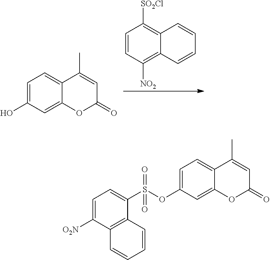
C1=C(O)C=C2C(=C1)C(C)=CC(=O)O2.C1=CC([NO2])=C2C(=C1[SO2Cl])C=CC=C2.C1=C(OS(C2=CC=C([O2N])C3=C2C=CC=C3)(=O)=O)C=C2C(=C1)C(C)=CC(=O)O2
